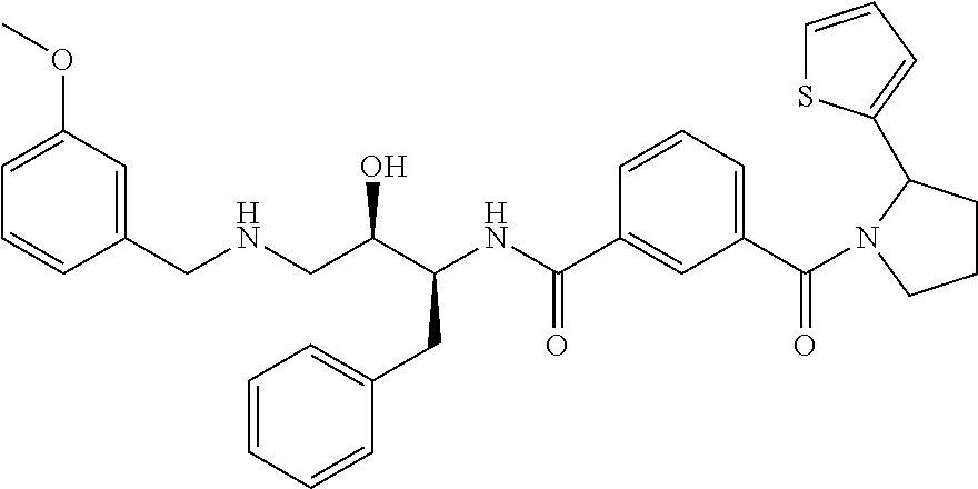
C1(CNCC(C(NC(C2=CC(C(=O)N3C(C4=CC=CS4)CCC3)=CC=C2)=O)CC2=CC=CC=C2)O)=CC(OC)=CC=C1
